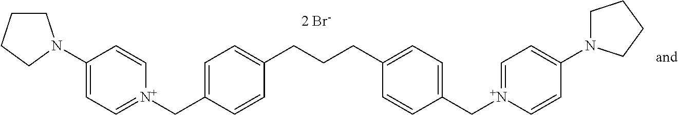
C1CCCN1C1=CC=[N+](CC2=CC=C(CCCC3=CC=C(C[N+]4=CC=C(N5CCCC5)C=C4)C=C3)C=C2)C=C1
